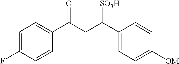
C1=C(F)C=CC(C(CC(C2=CC=C([OM])C=C2)[SO3H])=O)=C1
